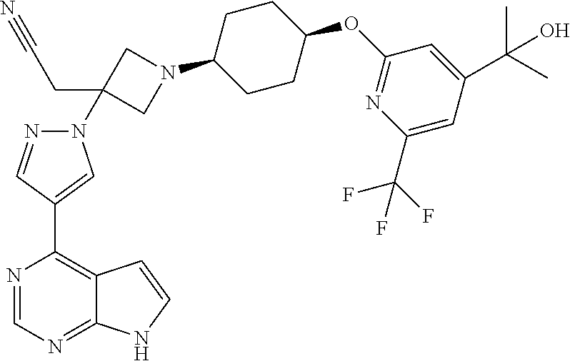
C1(C2=CN(C3(CC#N)CN(C4CCC(OC5=NC(C(F)(F)F)=CC(C(C)(C)O)=C5)CC4)C3)N=C2)=C2C(=NC=N1)NC=C2
